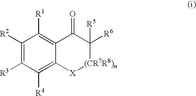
C1([R2])=C([R3])C([R4])=C2C(=C1[R1])C(=O)C([R5])([R6])[(CR7R8)n][X]2
